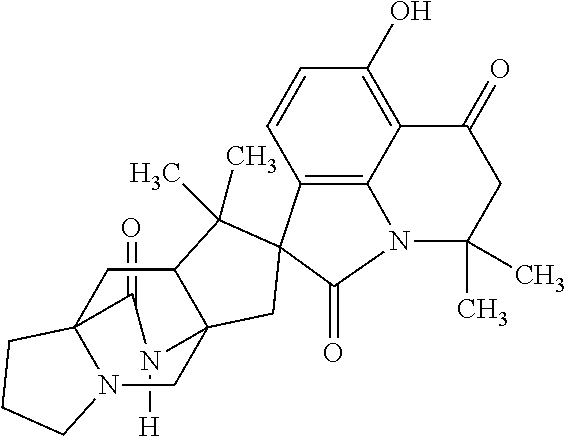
C1(=O)C23N(CC4(C(C2)C(C)(C)C2(C4)C4=C5N(C2=O)C(C)(C)CC(=O)C5=C(O)C=C4)N1[H])CCC3
